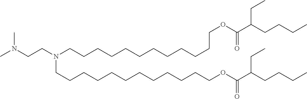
CN(CCN(CCCCCCCCCCCCOC(C(CCCC)CC)=O)CCCCCCCCCCCCOC(C(CCCC)CC)=O)C
